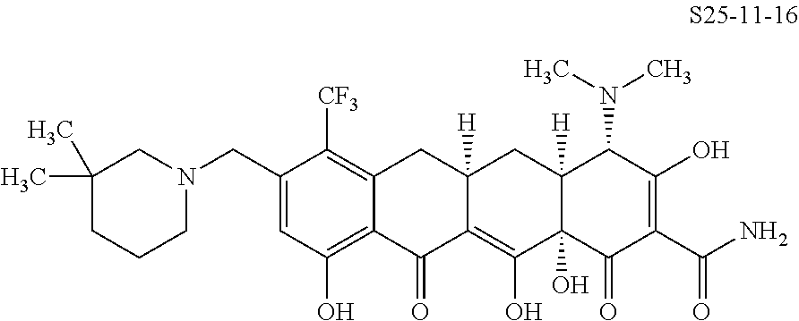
C1(CN2CC(C)(C)CCC2)=CC(O)=C2C(=C1[CF3])CC1([H])C(=C(O)C3(O)C([H])(C1)C(N(C)C)C(O)=C(C(N)=O)C3=O)C2=O
